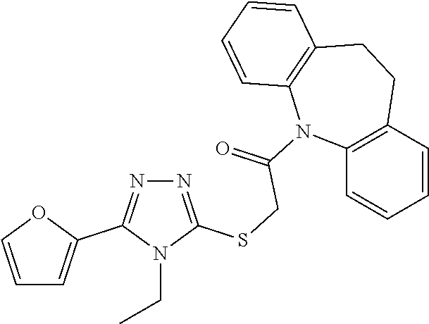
N1=C(SCC(=O)N2C3=C(C=CC=C3)CCC3=C2C=CC=C3)N(CC)C(C2=CC=CO2)=N1
